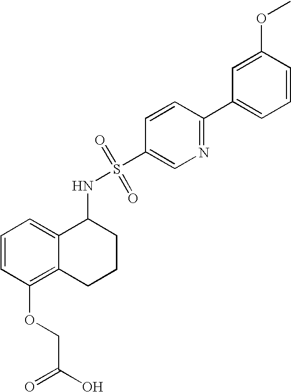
C1(NS(=O)(=O)C2=CN=C(C3=CC=CC(OC)=C3)C=C2)C2=CC=CC(OCC(=O)O)=C2CCC1
